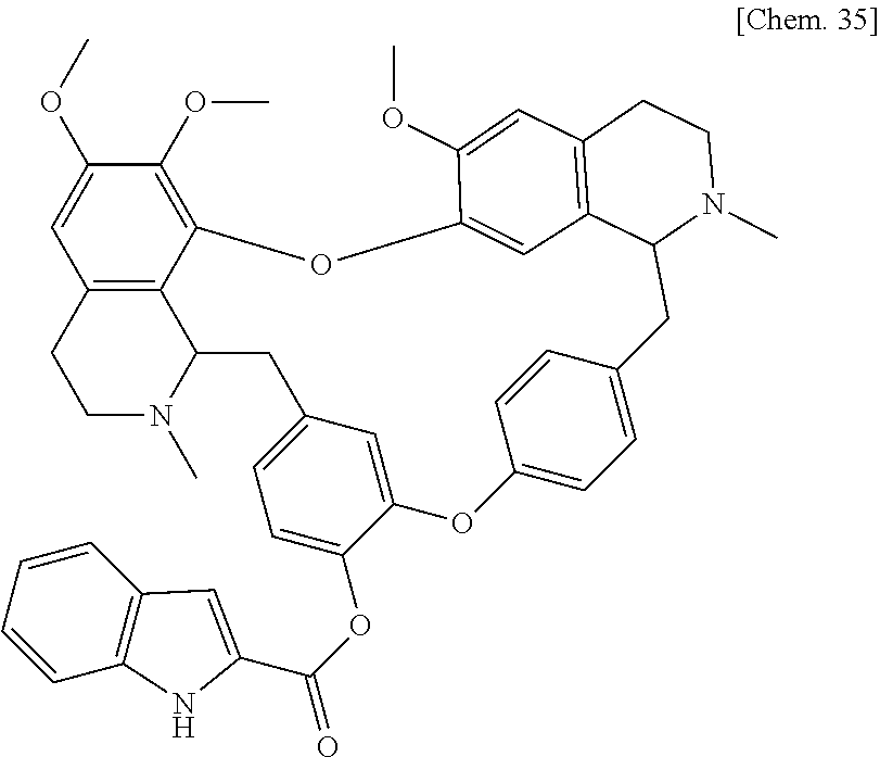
C12=C3C(N(C)CC1)CC1=CC=C(OC(C4=CC5=C(N4)C=CC=C5)=O)C(=C1)OC1=CC=C(C=C1)CC1N(C)CCC4=C1C=C(OC3=C(OC)C(OC)=C2)C(OC)=C4
